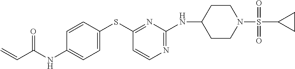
C1=CC(SC2=NC(NC3CCN(S(=O)(C4CC4)=O)CC3)=NC=C2)=CC=C1NC(C=C)=O
